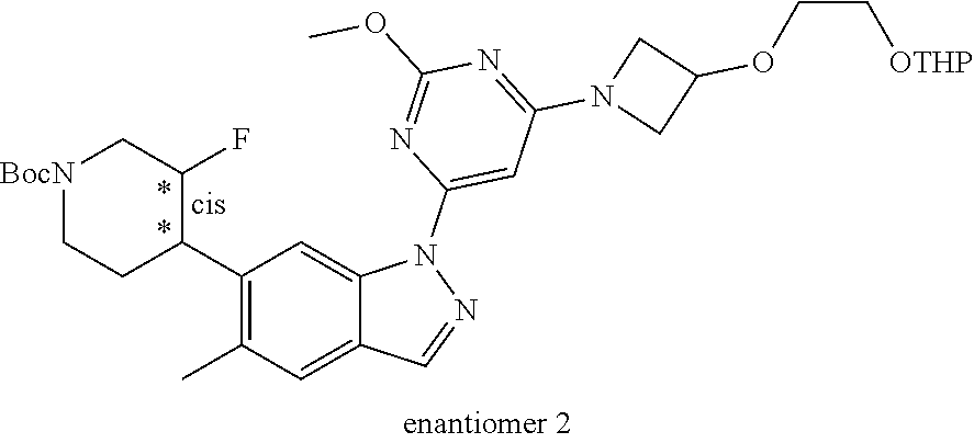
[BocN]1CCC(C2=C(C)C=C3C(=C2)N(C2=CC(N4CC(OCC[OTHP])C4)=NC(OC)=N2)N=C3)C(F)C1
